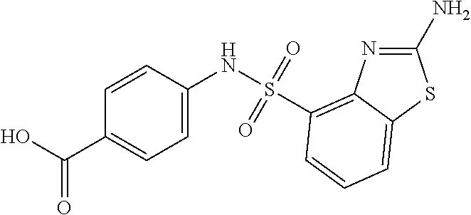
C1=CC(C(=O)O)=CC=C1NS(=O)(=O)C1=C2N=C(N)SC2=CC=C1
